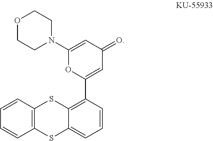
C12=C(C=CC=C1)SC1=C(C3=CC(=O)C=C(N4CCOCC4)O3)C=CC=C1S2
